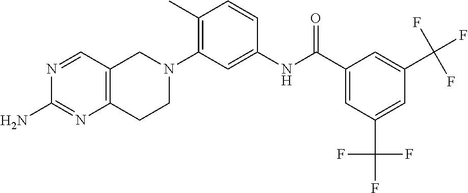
N1=CC2=C(N=C1N)CCN(C1=C(C)C=CC(NC(C3=CC(C(F)(F)F)=CC(C(F)(F)F)=C3)=O)=C1)C2
